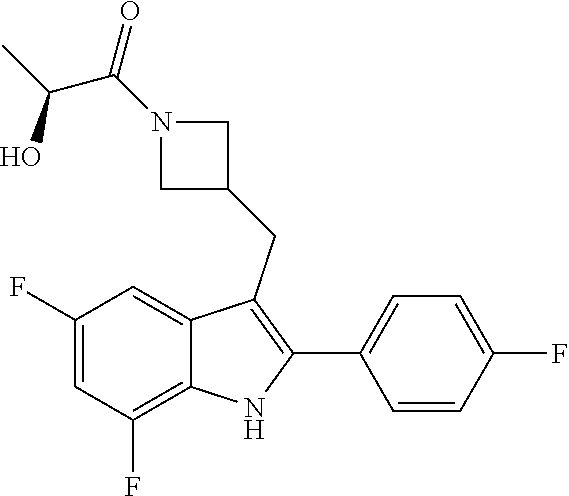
C1(F)=CC(F)=C2C(=C1)C(CC1CN(C(C(O)C)=O)C1)=C(C1=CC=C(F)C=C1)N2
